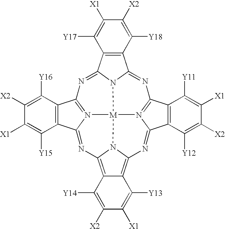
C1([X2])=C([Y18])C2=C(C([Y17])=C1[X1])C1=NC3=N4C(=NC5=C6C([Y14])=C([X2])C([X1])=C([Y13])C6=C6N5[M]45N1C2=NC1=N5C(=N6)C2=C1C([Y11])=C([X1])C([X2])=C2[Y12])C1=C3C([Y16])=C([X2])C([X1])=C1[Y15]
